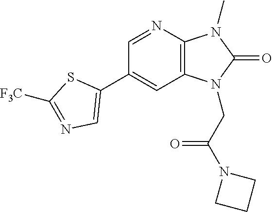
C1(C2=CN=C([F3C])S2)=CC2=C(N=C1)N(C)C(=O)N2CC(N1CCC1)=O
